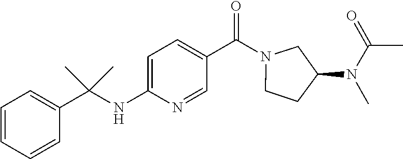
C1=CC=CC(C(NC2=CC=C(C(N3CCC(N(C(=O)C)C)C3)=O)C=N2)(C)C)=C1
